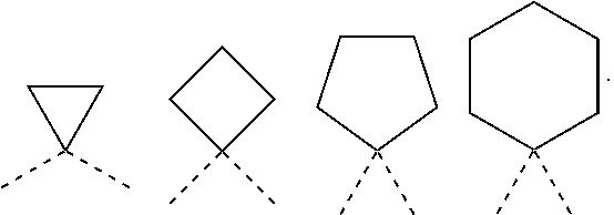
C1(C)(C)CC1.C1(C)(C)CCC1.C1(C)(C)CCCC1.C1(C)(C)CCCCC1
